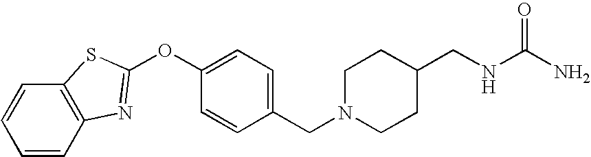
C1=CC(CN2CCC(CNC(N)=O)CC2)=CC=C1OC1=NC2=C(C=CC=C2)S1
